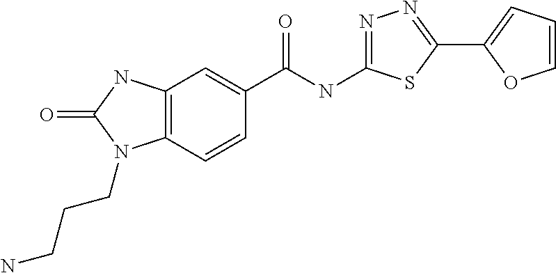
C12=C(C=CC(C(NC3=NN=C(C4=CC=CO4)S3)=O)=C1)N(CCCN)C(=O)N2
